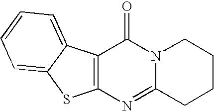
C12=C(N=C3N(C1=O)CCCC3)SC1=CC=CC=C21
